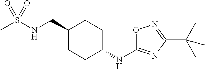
CS(NCC1CCC(NC2=NC(C(C)(C)C)=NO2)CC1)(=O)=O
